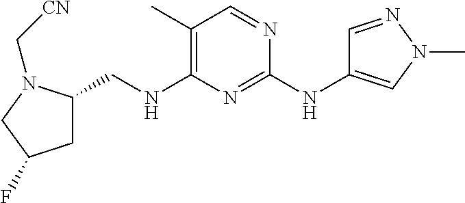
C1(C)=C(NCC2CC(F)CN2C[CN])N=C(NC2=CN(C)N=C2)N=C1
